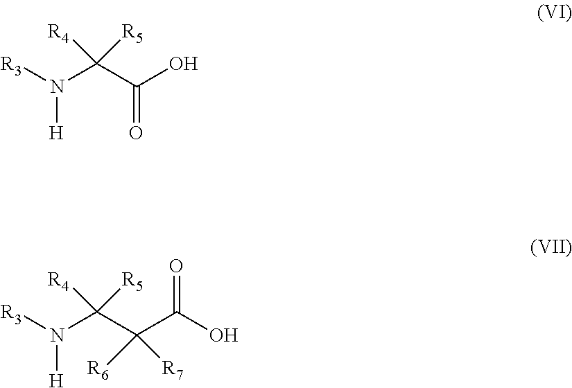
[H]N([R3])C(C(O)=O)([R4])[R5].[H]N([R3])C(C(C(O)=O)([R6])[R7])([R4])[R5]
